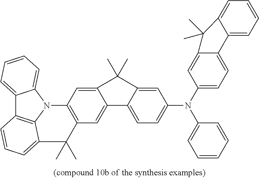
C1=C2C(=CC=C1N(C1=CC=C3C(=C1)C(C)(C)C1=CC=CC=C31)C1=CC=CC=C1)C1=CC3=C(C=C1C2(C)C)N1C2=CC=CC=C2C2=C1C(=CC=C2)C3(C)C
